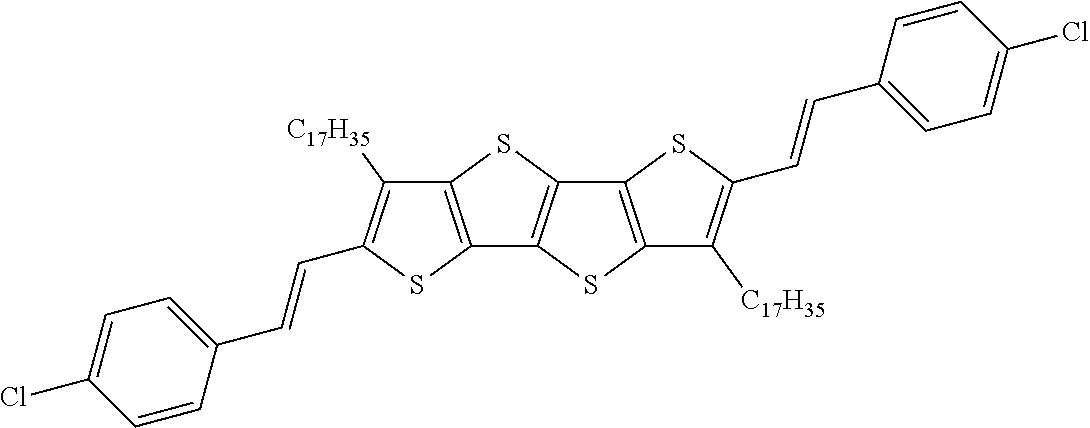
C12=C(SC3=C1SC1=C3SC(C=CC3=CC=C(Cl)C=C3)=C1[C17H35])C([C17H35])=C(C=CC1=CC=C(Cl)C=C1)S2
